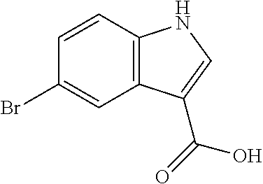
C1=CC2=C(C=C1Br)C(C(=O)O)=CN2
